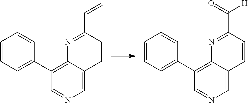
C1(C2=CC=CC=C2)=C2C(=CN=C1)C=CC(C=C)=N2.C1(C2=CC=CC=C2)=C2C(=CN=C1)C=CC(C([H])=O)=N2
